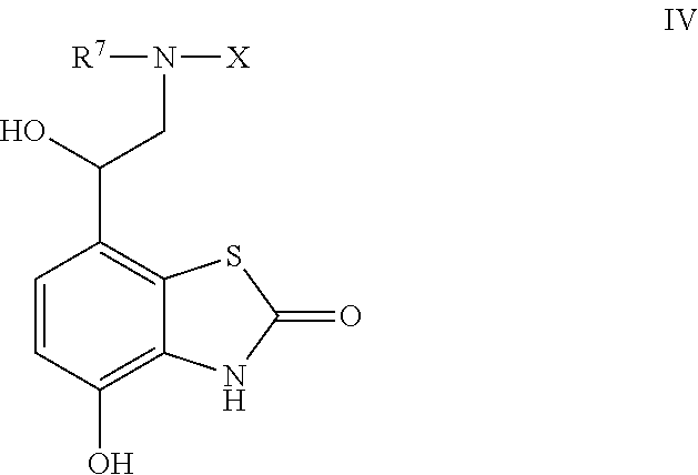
C1=CC(O)=C2C(=C1C(CN([X])[R7])O)SC(=O)N2
